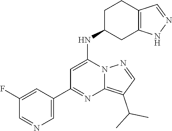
C1=C(C2=NC3=C(C(C)C)C=NN3C(NC3CC4=C(CC3)C=NN4)=C2)C=C(F)C=N1
